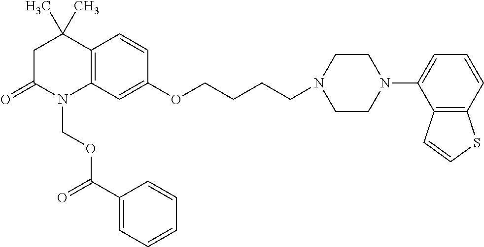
C1C(=O)N(COC(C2=CC=CC=C2)=O)C2=C(C1(C)C)C=CC(OCCCCN1CCN(C3=CC=CC4=C3C=CS4)CC1)=C2
